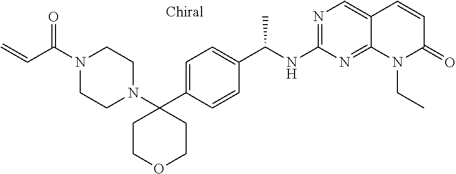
N1=C(NC(C2=CC=C(C3(N4CCN(C(C=C)=O)CC4)CCOCC3)C=C2)C)N=C2C(=C1)C=CC(=O)N2CC
